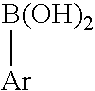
[B(OH)2][Ar]
